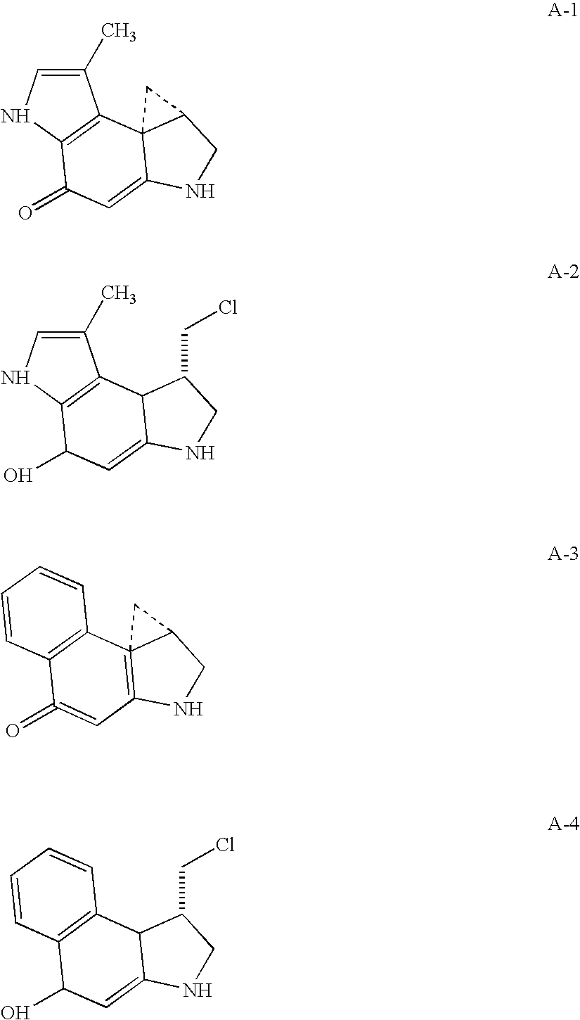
C1(C)=CNC2=C1C13C(=CC2=O)NCC1C3.C1(C)=CNC2=C1C1C(=CC2O)NCC1CCl.C12=C(C34=C(C=C1=O)NCC3C4)C=CC=C2.C12=C(C3C(=CC1O)NCC3CCl)C=CC=C2
